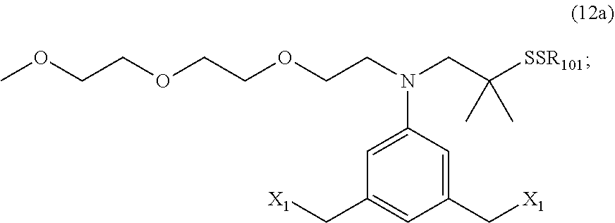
[X1]CC1=CC(C[X1])=CC(N(CCOCCOCCOC)CC([SSR101])(C)C)=C1
